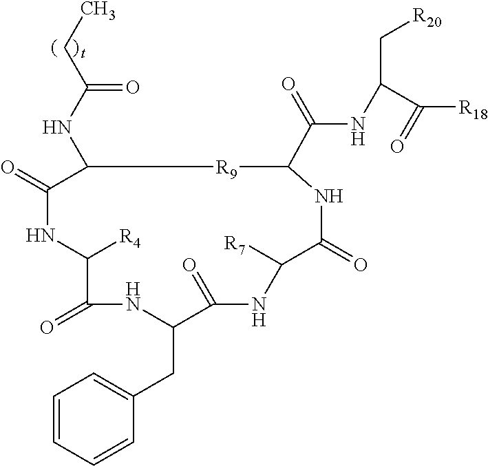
C1=CC=CC(CC2NC(=O)C([R4])NC(=O)C(NC(CC)=O)[R9]C(C(NC(C[R20])C([R18])=O)=O)NC(=O)C([R7])NC2=O)=C1
